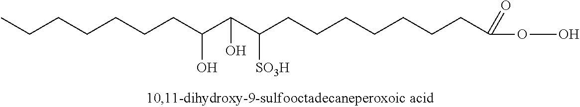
CCCCCCCC(O)C(C([SO3H])CCCCCCCC(OO)=O)O
